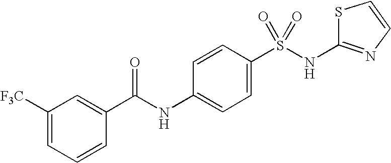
C1([F3C])=CC=CC(C(NC2=CC=C(S(NC3=NC=CS3)(=O)=O)C=C2)=O)=C1
